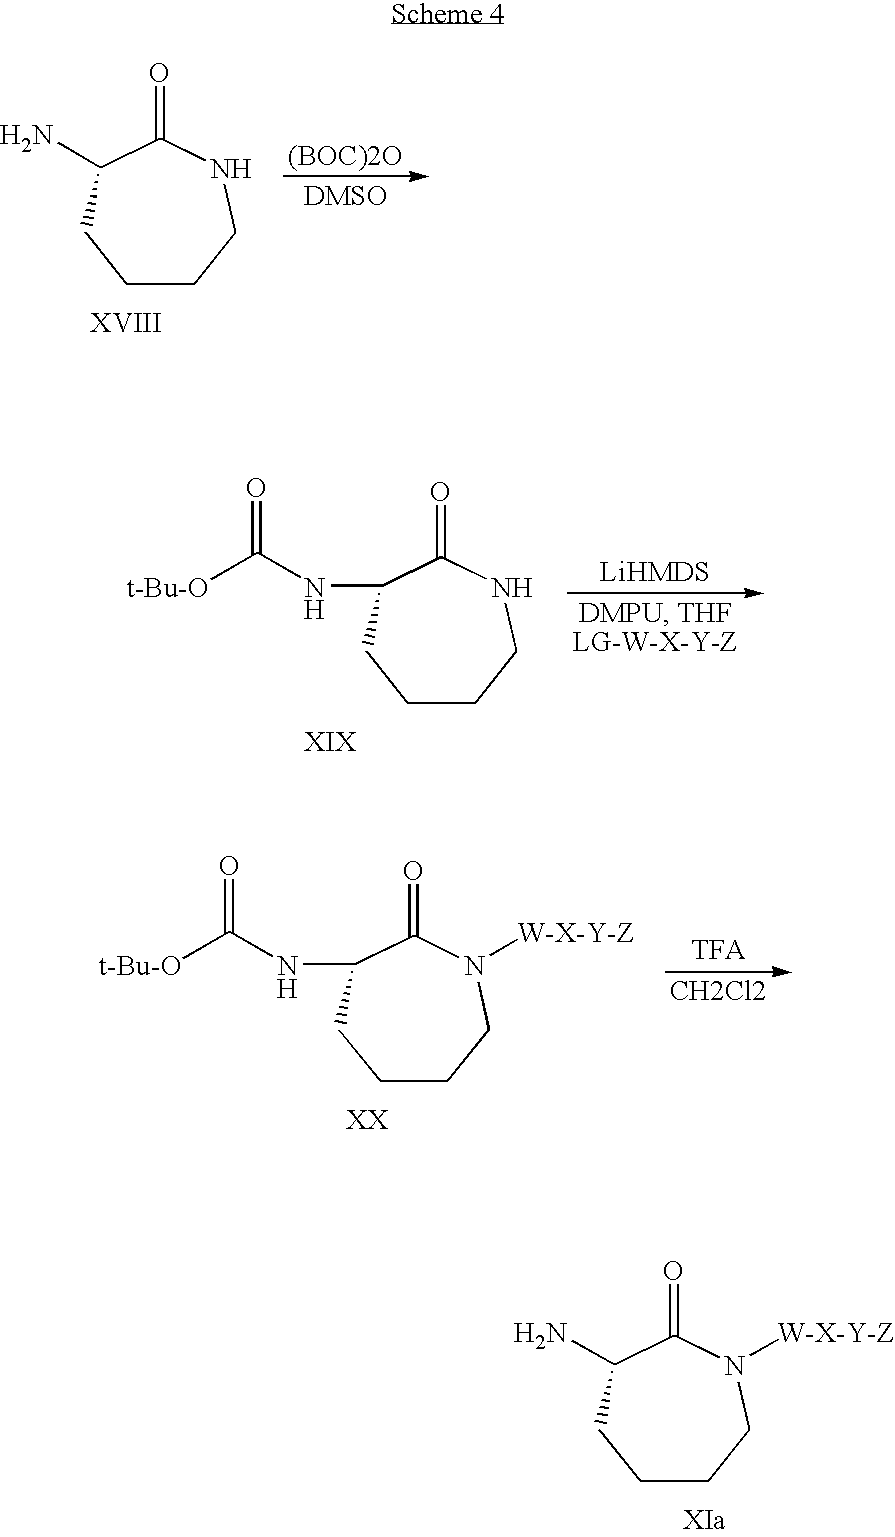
C1CCNC(=O)C(N)C1.[(BOC)2O].C1CCNC(=O)C(NC([t-Bu-O])=O)C1.C1CCN([W-X-Y-Z])C(=O)C(NC([t-Bu-O])=O)C1.[CH2Cl2].C1CCN([W-X-Y-Z])C(=O)C(N)C1
